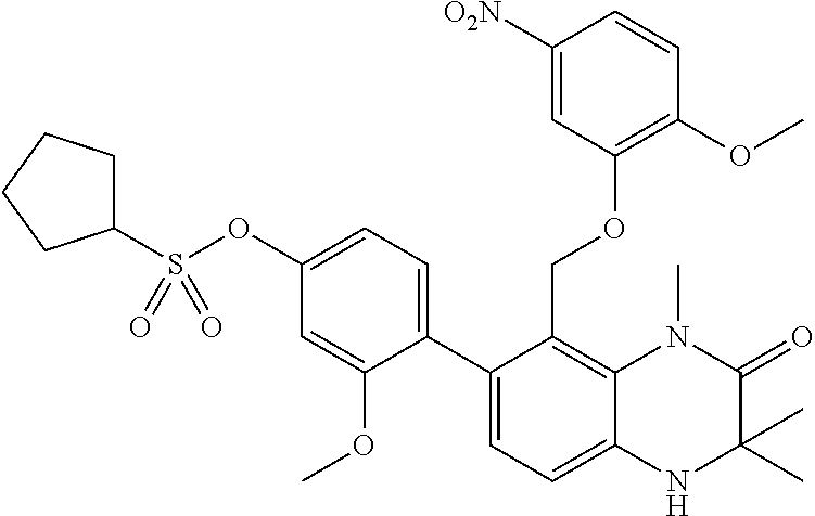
C12=C(COC3=C(OC)C=CC([O2N])=C3)C(C3=CC=C(OS(C4CCCC4)(=O)=O)C=C3OC)=CC=C1NC(C)(C)C(=O)N2C
